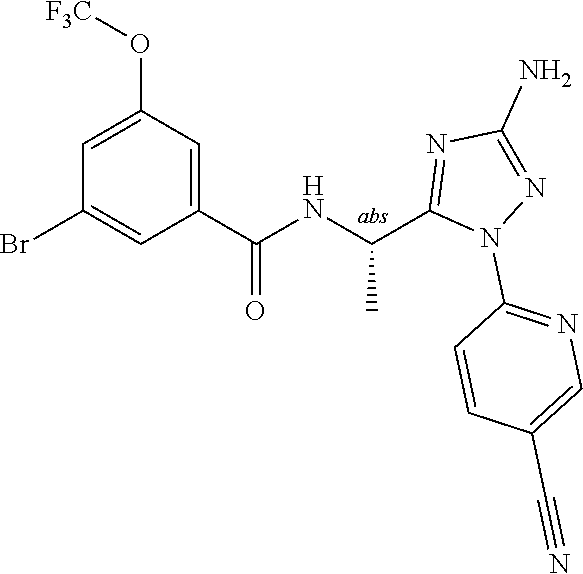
C1=C(O[F3C])C=C(C(=O)NC(C)C2=NC(N)=NN2C2=NC=C(C#N)C=C2)C=C1Br
